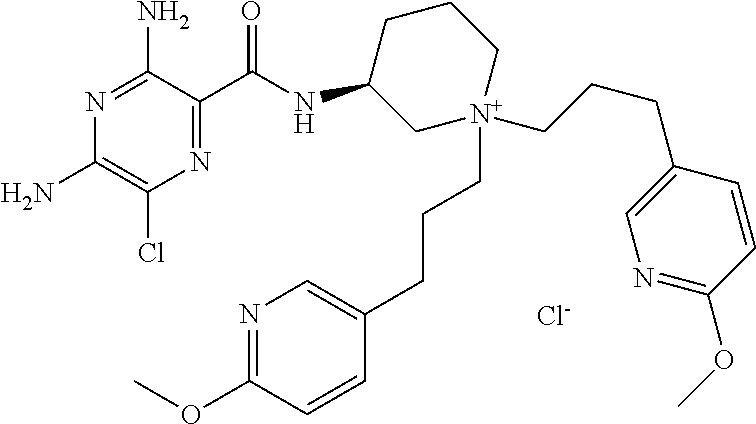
[Cl-].N1=C(N)C(C(NC2C[N+](CCCC3=CN=C(OC)C=C3)(CCCC3=CN=C(OC)C=C3)CCC2)=O)=NC(Cl)=C1N
